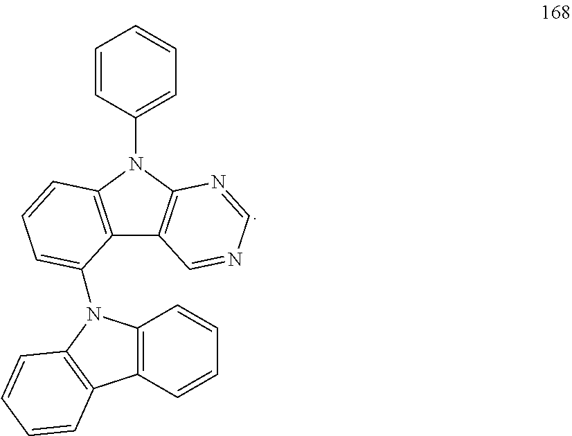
C12=C(N(C3=CC=CC=C3)C3=C1C=NC=N3)C=CC=C2N1C2=C(C=CC=C2)C2=C1C=CC=C2
